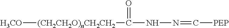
[H3CO][(CH2CH2O)nCH2CH2]C(NN=C[PEP])=O
